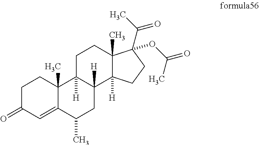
C1C(=O)C=C2C(C)(C1)C1([H])C([H])(CC2C)C2([H])C(C)(CC1)C(C(=O)C)(OC(C)=O)CC2
